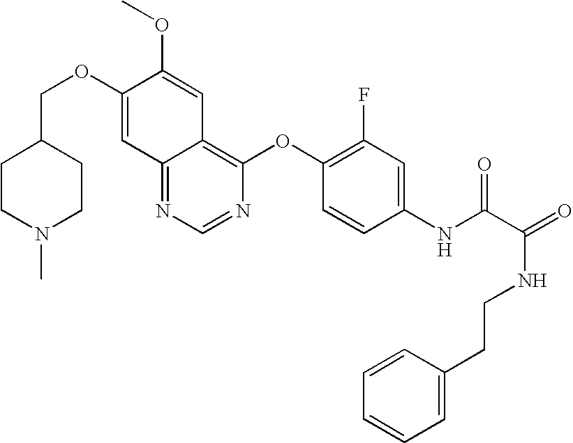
C(OC1=CC2=NC=NC(OC3=C(F)C=C(NC(C(NCCC4=CC=CC=C4)=O)=O)C=C3)=C2C=C1OC)C1CCN(C)CC1
